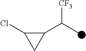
C1(C(C)[CF3])C(Cl)C1
